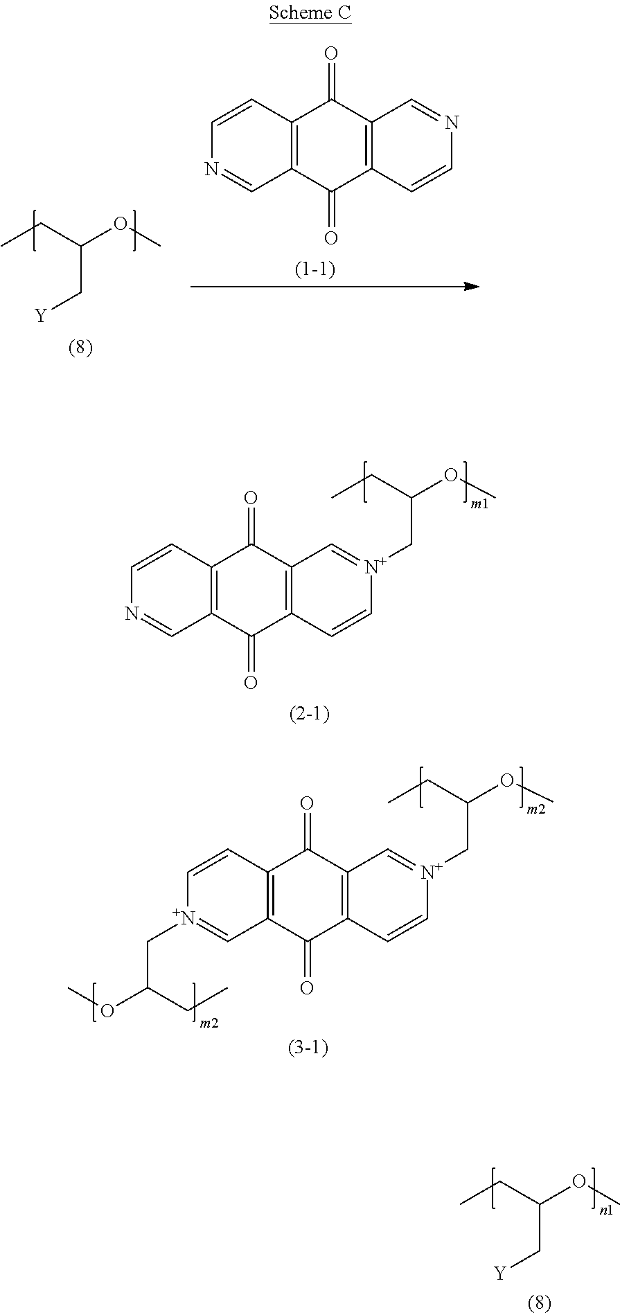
[Y]CC(OC)CC.C1=CC2=C(C=[N+]1CC(OC)CC)C(=O)C1=C(C2=O)C=[N+](CC(OC)CC)C=C1.CCC(OC)C[Y].C1=CC2=C(C=N1)C(=O)C1=C(C2=O)C=NC=C1.C1=CC2=C(C=N1)C(=O)C1=C(C2=O)C=[N+](CC(OC)CC)C=C1
